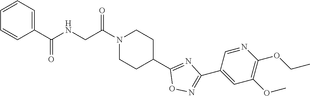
C1=CC=C(C(NCC(N2CCC(C3=NC(C4=CC(OC)=C(OCC)N=C4)=NO3)CC2)=O)=O)C=C1
